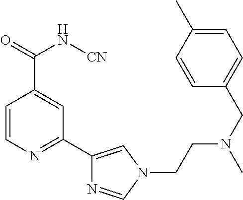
C1=CN=C(C2=CN(CCN(CC3=CC=C(C)C=C3)C)C=N2)C=C1C(N[CN])=O
